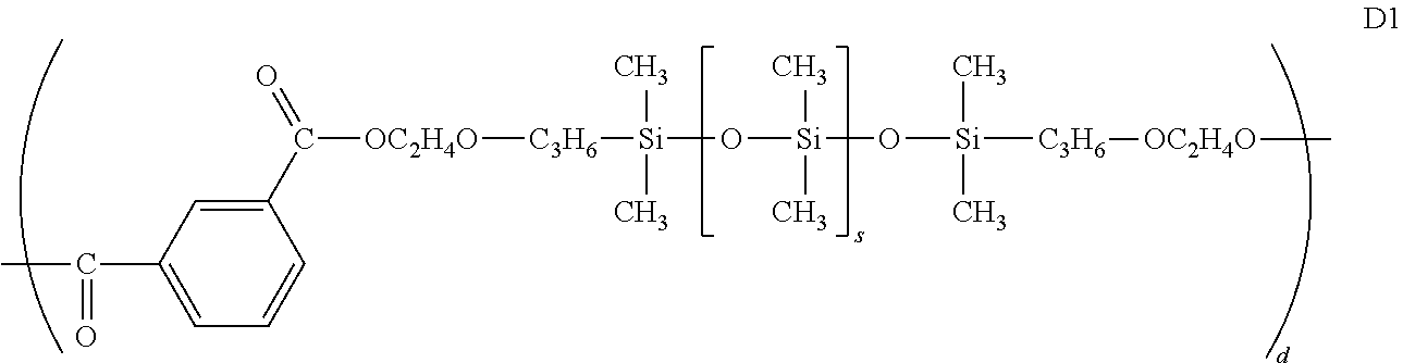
C1(C(=O)[OC2H4O][C3H6][Si](O[Si](O[Si]([C3H6][OC2H4O]C)(C)C)(C)C)(C)C)=CC(C(=O)C)=CC=C1
